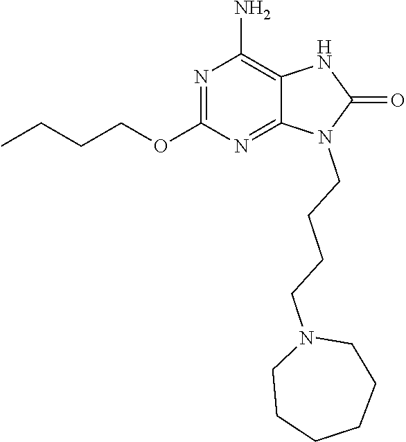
N1=C(OCCCC)N=C2C(=C1N)NC(=O)N2CCCCN1CCCCCC1
